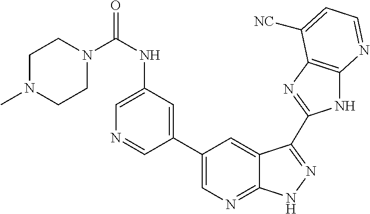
C1(C2=CN=C3C(=C2)C(C2=NC4=C(N2)N=CC=C4[NC])=NN3)=CC(NC(=O)N2CCN(C)CC2)=CN=C1
